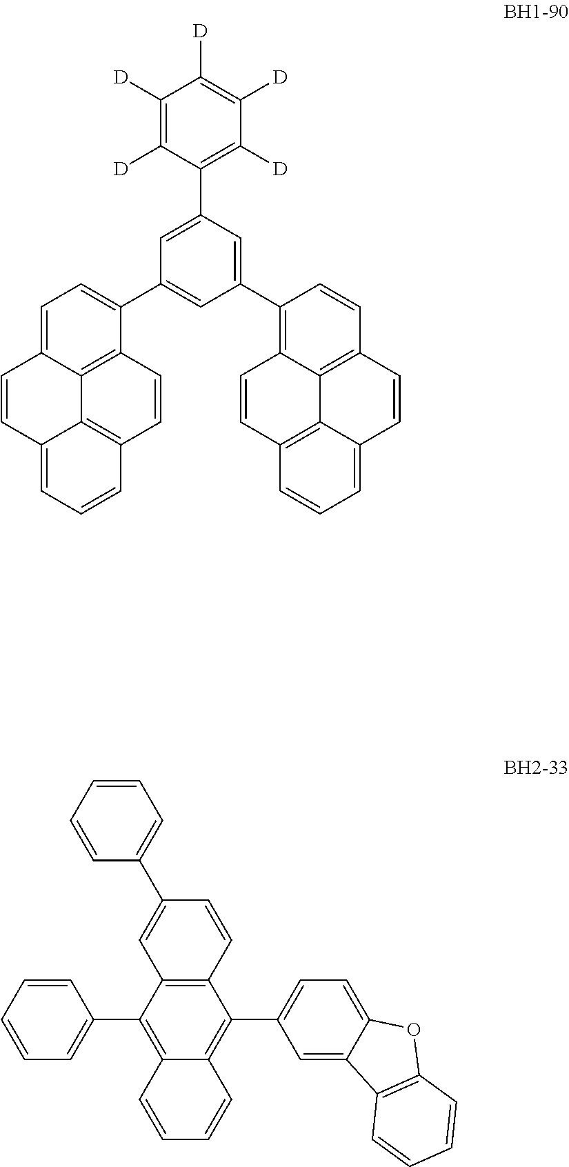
C1=C2C3=C(C(C4=CC(C5=C6C7=C(C=C5)C=CC5=CC=CC(=C75)C=C6)=CC(C5=C([D])C([D])=C([D])C([D])=C5[D])=C4)=C1)C=CC1=C3C(=CC=C1)C=C2.C12=C(C3=CC=CC=C3)C3=C(C(C4=CC=C5C(=C4)C4=C(O5)C=CC=C4)=C1C=CC=C2)C=CC(C1=CC=CC=C1)=C3
